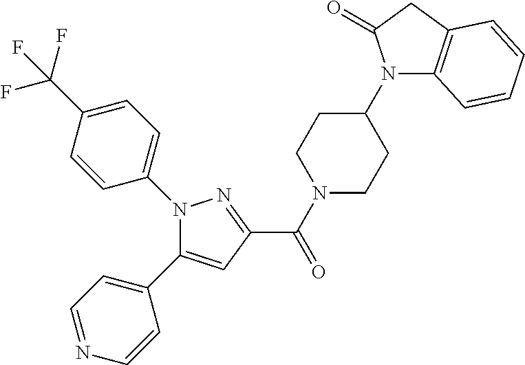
N1(C(=O)C2=NN(C3=CC=C(C(F)(F)F)C=C3)C(C3=CC=NC=C3)=C2)CCC(N2C3=C(CC2=O)C=CC=C3)CC1
